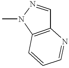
C12=C(N(C)N=C1)C=CC=N2
